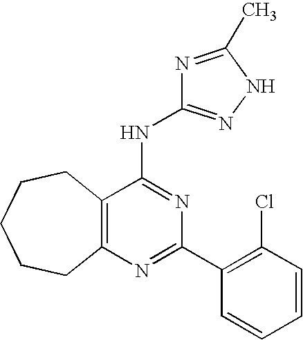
C12=C(N=C(C3=C(Cl)C=CC=C3)N=C1NC1=NNC(C)=N1)CCCCC2
